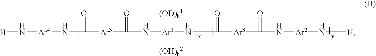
[H]N[Ar4]NC(=O)[Ar3]C(=O)N[Ar1](NC(=O)[Ar3]C(=O)N[Ar2]N[H])([(OD)k1])[(OH)k2]
